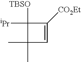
C1([TBSO])([iPr])C(C)(C)C=C1[CO2Et]
